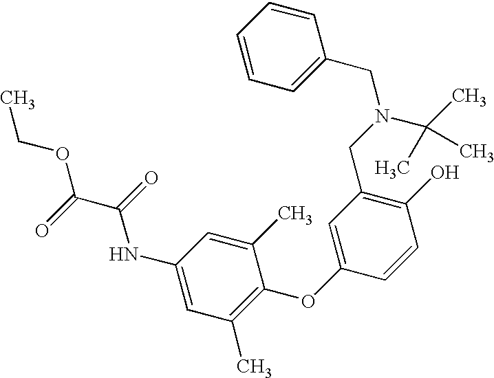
C1(NC(C(OCC)=O)=O)=CC(C)=C(OC2=CC(CN(CC3=CC=CC=C3)C(C)(C)C)=C(O)C=C2)C(C)=C1
